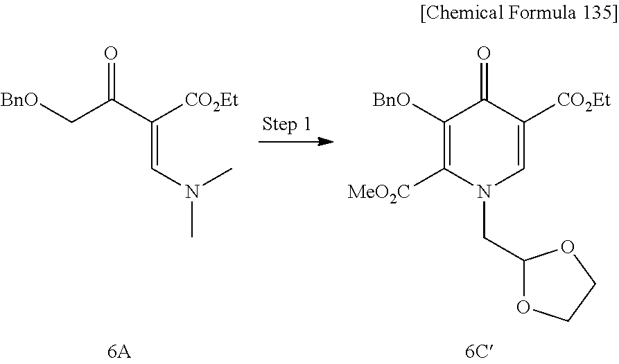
C(C(C([CO2Et])=CN(C)C)=O)[BnO].C1([BnO])=C([MeO2C])N(CC2OCCO2)C=C([CO2Et])C1=O
